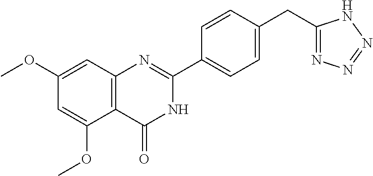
C12=C(C=C(OC)C=C1OC)N=C(C1=CC=C(CC3=NN=NN3)C=C1)NC2=O
